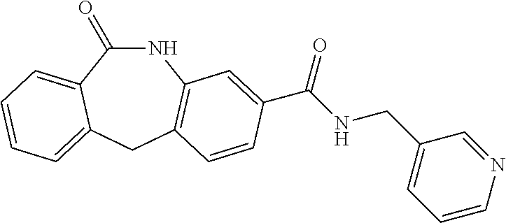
N1C(=O)C2=CC=CC=C2CC2=C1C=C(C(=O)NCC1=CC=CN=C1)C=C2
